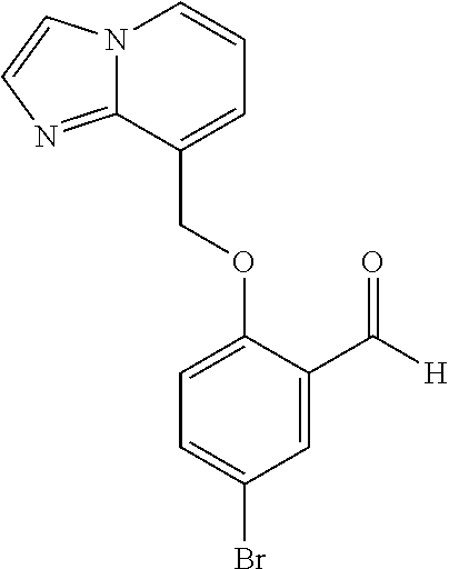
N12C(=NC=C1)C(COC1=CC=C(Br)C=C1C([H])=O)=CC=C2
